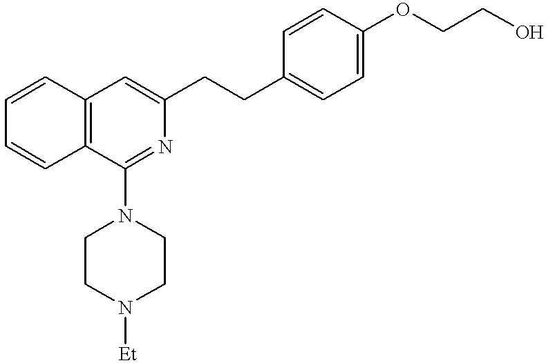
C12=C(C=CC=C1)C(N1CCN([Et])CC1)=NC(CCC1=CC=C(OCCO)C=C1)=C2
